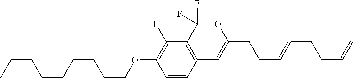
C1=CC2=C(C(F)=C1OCCCCCCCCC)C(F)(F)OC(CCC=CCCC=C)=C2
